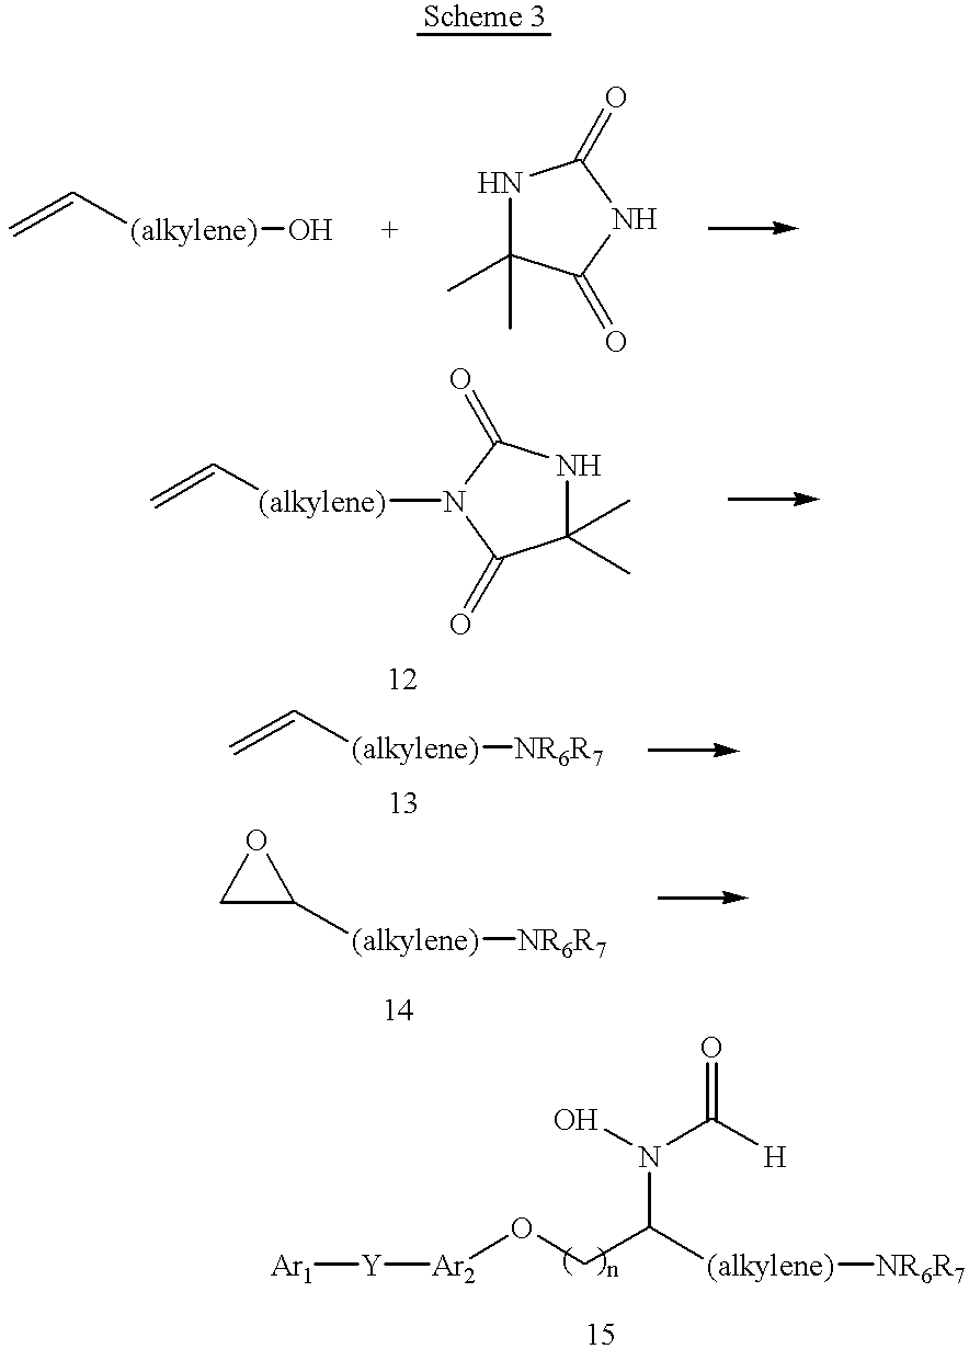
C=C[(alkylene)]O.N1C(C)(C)C(=O)NC1=O.[Ar1][Y][Ar2]OCC(N(O)C([H])=O)[(alkylene)][NR6R7].C1(C)(C)NC(=O)N([(alkylene)]C=C)C1=O.C1C([(alkylene)][NR6R7])O1.C=C[(alkylene)][NR6R7]
